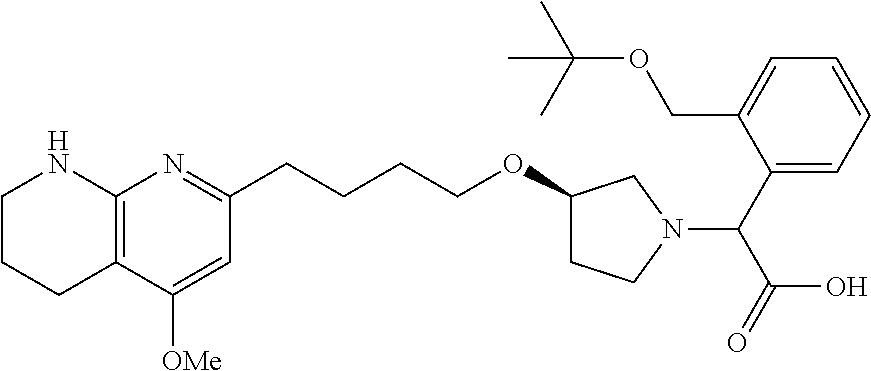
C1CCC2=C(N1)N=C(CCCCOC1CCN(C(C3=CC=CC=C3COC(C)(C)C)C(=O)O)C1)C=C2[OMe]
